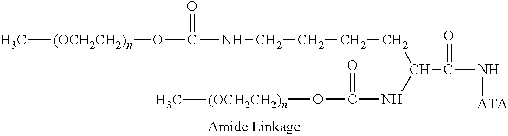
C[(OCH2CH2)n]OC(NCCCCC(NC(O[(OCH2CH2)n]C)=O)C(N[ATA])=O)=O
